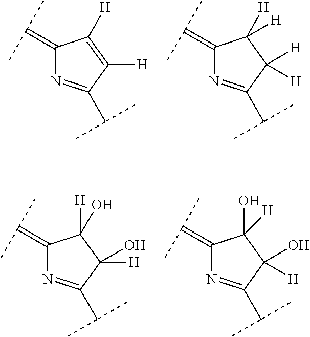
C1(=C(C)C)N=C(C(C)C)C([H])=C1[H].C1(=C(C)C)N=C(C(C)C)C([H])([H])C1([H])[H].C1(=C(C)C)N=C(C(C)C)C([H])(O)C1([H])O.C1(=C(C)C)N=C(C(C)C)C([H])(O)C1(O)[H]
